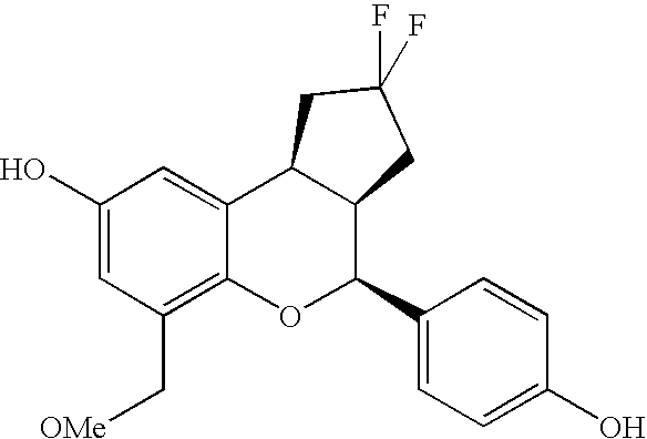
C1(O)=CC(C[OMe])=C2C(=C1)C1C(C(C3=CC=C(O)C=C3)O2)CC(F)(F)C1
